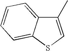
C1(C)=CSC2=CC=CC=C12
